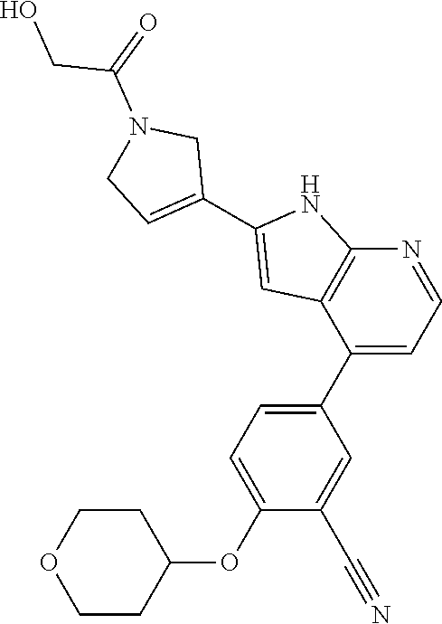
N1=CC=C(C2=CC=C(OC3CCOCC3)C(C#N)=C2)C2=C1NC(C1=CCN(C(=O)CO)C1)=C2
